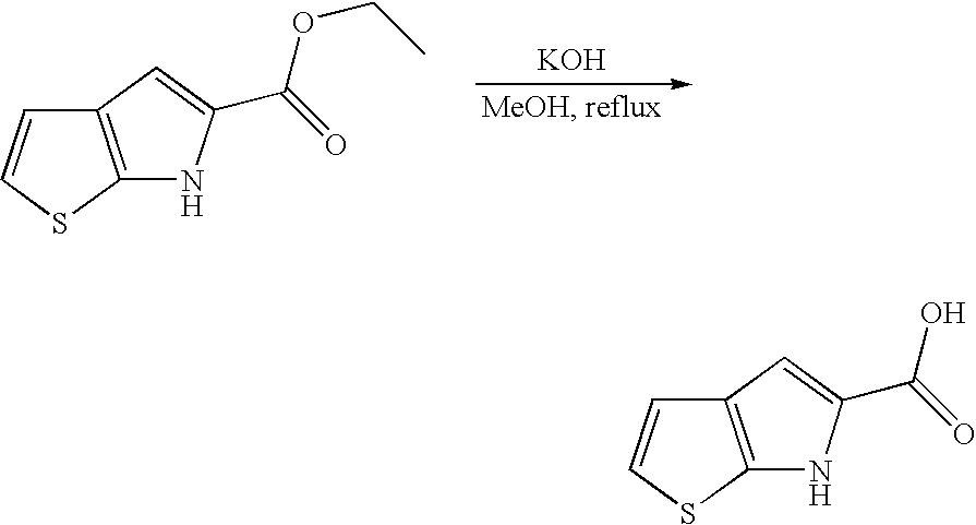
[KOH].C12=C(SC=C1)NC(C(=O)OCC)=C2.C12=C(SC=C1)NC(C(=O)O)=C2
